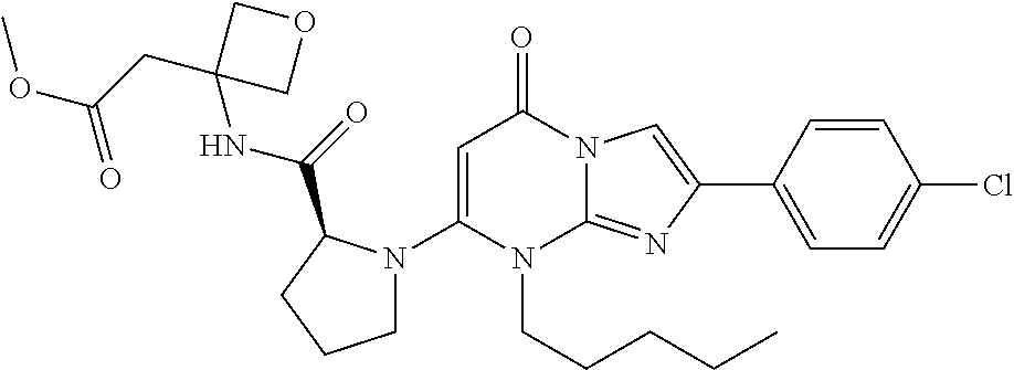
C1(N2CCCC2C(NC2(CC(OC)=O)COC2)=O)=CC(=O)N2C(=NC(C3=CC=C(Cl)C=C3)=C2)N1CCCCC
